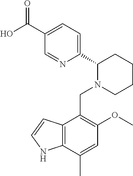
C1(C(O)=O)=CC=C(C2N(CC3=C(OC)C=C(C)C4=C3C=CN4)CCCC2)N=C1
